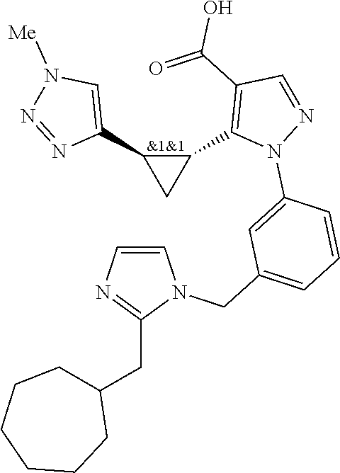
C1(C2=C(C(=O)O)C=NN2C2=CC(CN3C=CN=C3CC3CCCCCC3)=CC=C2)C(C2=CN([Me])N=N2)C1
